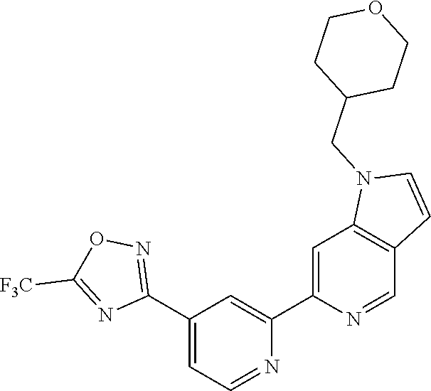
N1=CC=C(C2=NOC([F3C])=N2)C=C1C1=CC2=C(C=N1)C=CN2CC1CCOCC1
